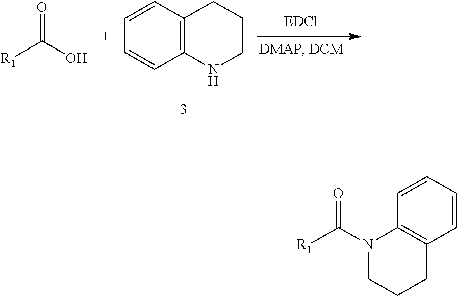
C12=C(C=CC=C1)CCCN2.[R1]C(O)=O.[R1]C(N1CCCC2=C1C=CC=C2)=O
